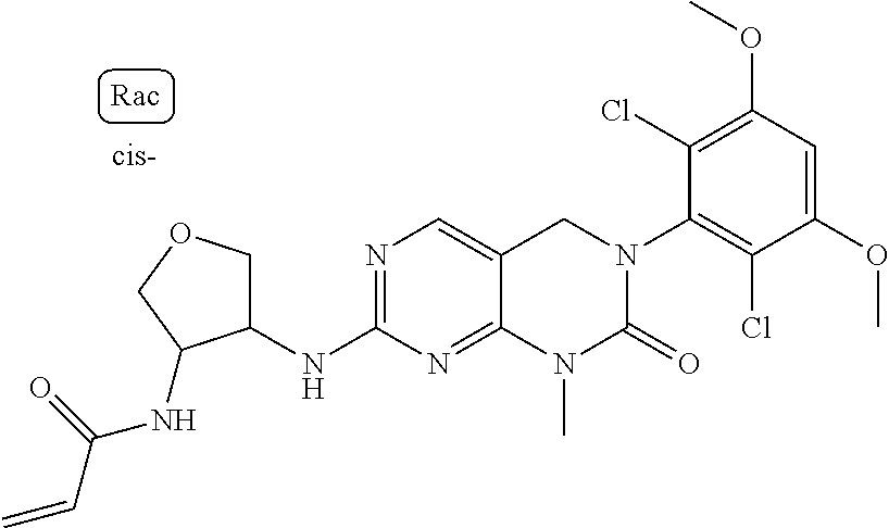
C1(NC2COCC2NC(C=C)=O)=NC=C2C(=N1)N(C)C(=O)N(C1=C(Cl)C(OC)=CC(OC)=C1Cl)C2
